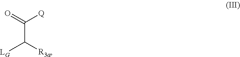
O=C([Q])C([LG])[R3a]
